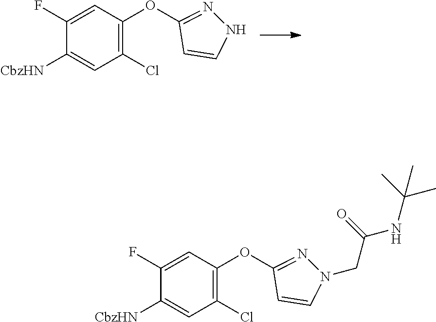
C1(F)=CC(OC2=NNC=C2)=C(Cl)C=C1[CbzHN].C1(F)=CC(OC2=NN(CC(NC(C)(C)C)=O)C=C2)=C(Cl)C=C1[CbzHN]
